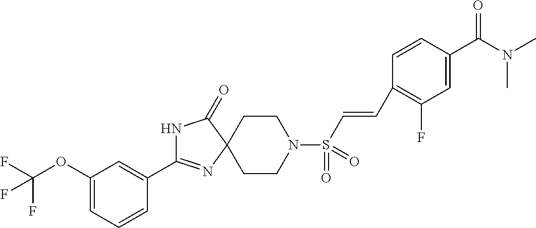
C1(OC(F)(F)F)=CC=CC(C2=NC3(C(=O)N2)CCN(S(C=CC2=C(F)C=C(C(N(C)C)=O)C=C2)(=O)=O)CC3)=C1
